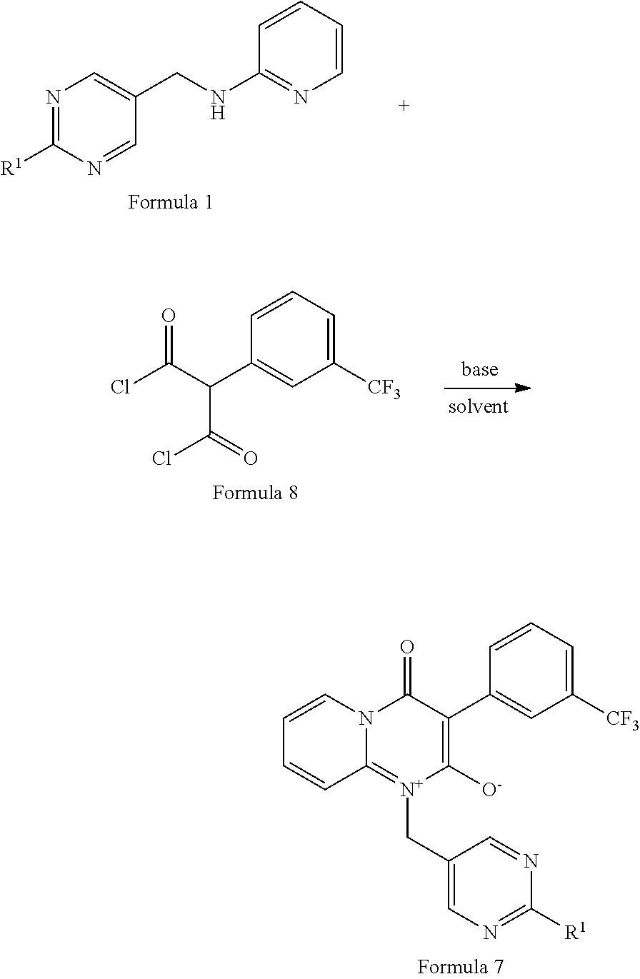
C1=CC=CN=C1NCC1=CN=C([R1])N=C1.C1=CC=C([CF3])C=C1C(C(Cl)=O)C(Cl)=O.C1=CC=C([CF3])C=C1C1=C([O-])[N+](CC2=CN=C([R1])N=C2)=C2N(C1=O)C=CC=C2
